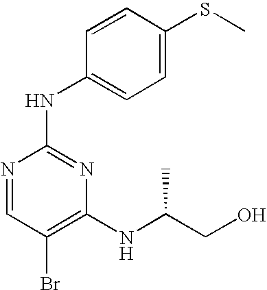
S(C1=CC=C(NC2=NC(NC(CO)C)=C(Br)C=N2)C=C1)C
